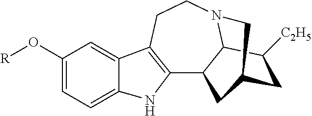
C12=C(CCN3C4C1CC(C3)CC4[C2H5])C1=CC(O[R])=CC=C1N2
